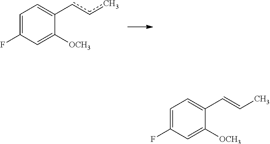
C1=C(F)C=C([OCH3])C(ccc)=C1.C1=C(F)C=C([OCH3])C(C=CC)=C1
